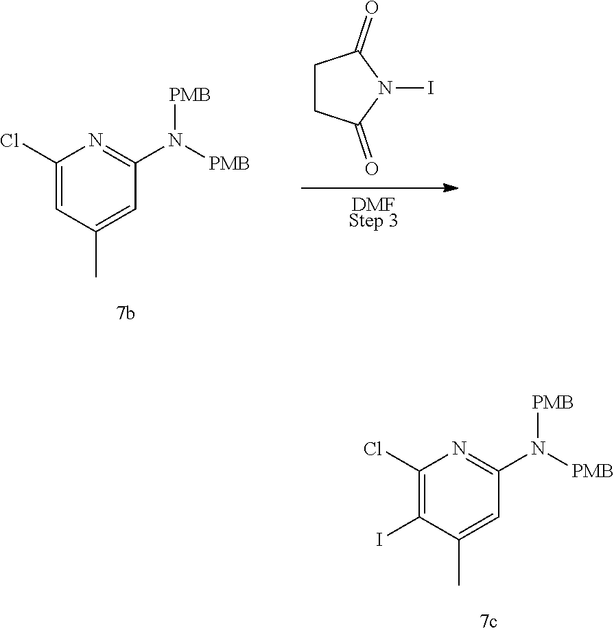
N(C1=NC(Cl)=CC(C)=C1)([PMB])[PMB].[DMFStep 3].C1CC(=O)N(I)C1=O.N(C1=NC(Cl)=C(I)C(C)=C1)([PMB])[PMB]
